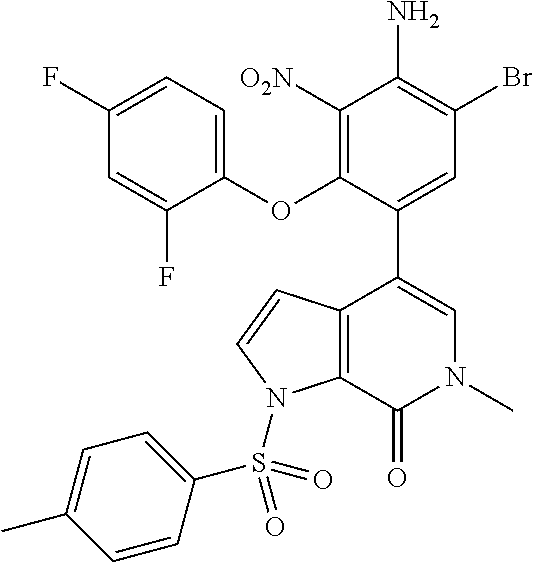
C1=C(F)C=C(F)C(OC2=C([O2N])C(N)=C(Br)C=C2C2=CN(C)C(=O)C3=C2C=CN3S(C2=CC=C(C)C=C2)(=O)=O)=C1
